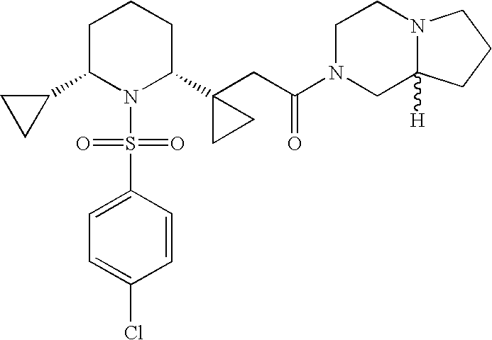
C1C(C2CC2)N(S(=O)(=O)C2=CC=C(Cl)C=C2)C(C2(CC(=O)N3CC4([H])N(CC3)CCC4)CC2)CC1
